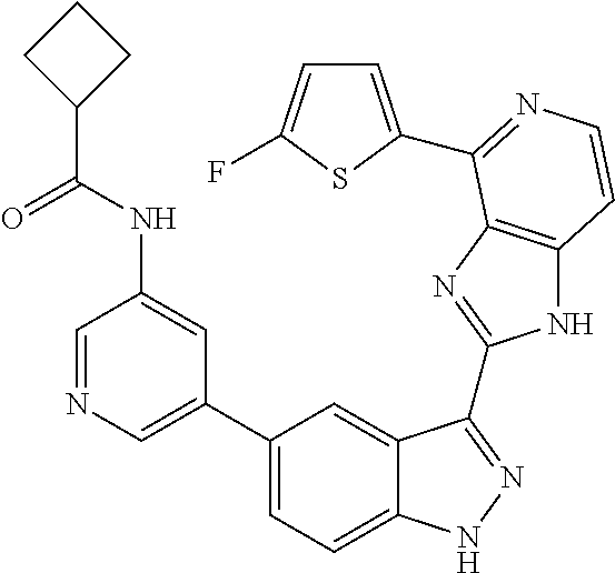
C1(C2=CN=CC(NC(C3CCC3)=O)=C2)=CC=C2C(=C1)C(C1=NC3=C(N1)C=CN=C3C1=CC=C(F)S1)=NN2
